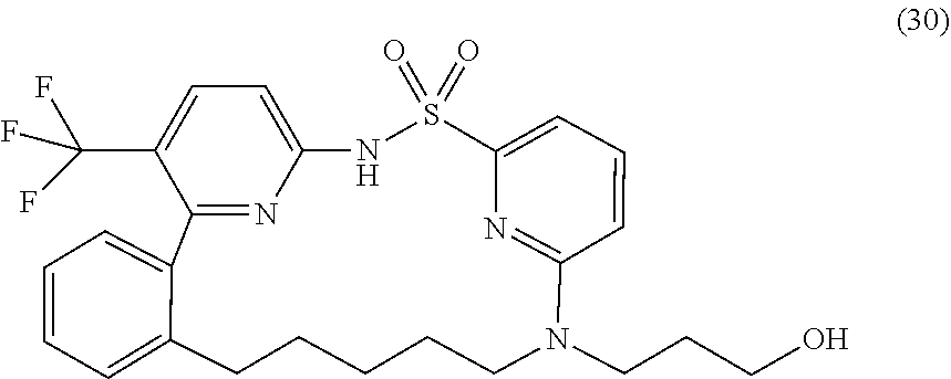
C12=CC=CC=C1CCCCCN(CCCO)C1=NC(=CC=C1)S(=O)(=O)NC1=CC=C(C(F)(F)F)C2=N1
